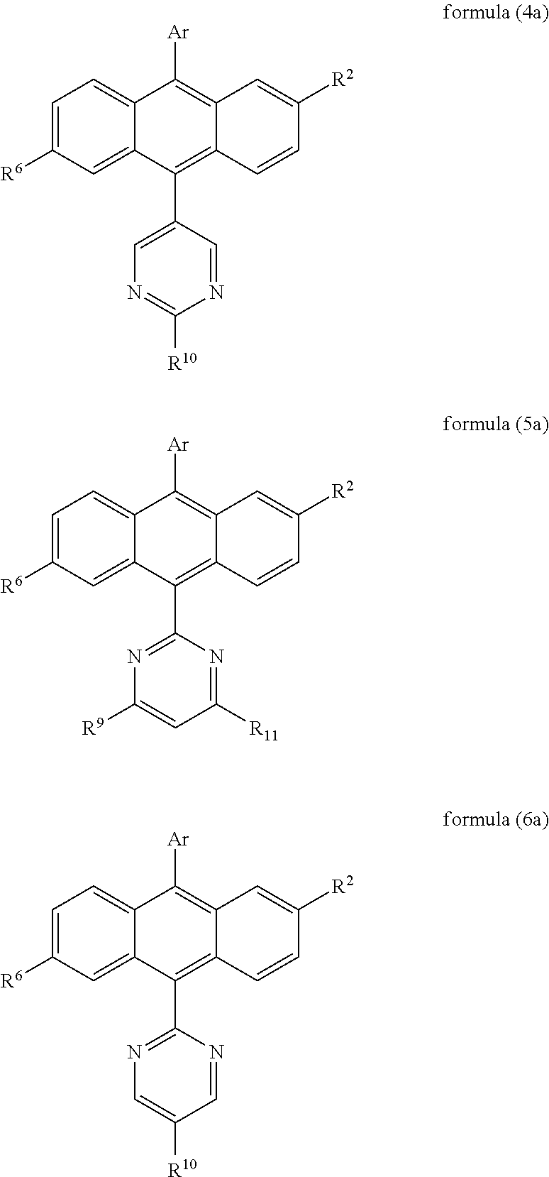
C1=C([R6])C=C2C(=C1)C([Ar])=C1C(=C2C2=CN=C([R10])N=C2)C=CC([R2])=C1.C1=C([R6])C=C2C(=C1)C([Ar])=C1C(=C2C2=NC([R9])=CC([R11])=N2)C=CC([R2])=C1.C1=C([R6])C=C2C(=C1)C([Ar])=C1C(=C2C2=NC=C([R10])C=N2)C=CC([R2])=C1
